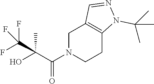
C1N(C(C(O)(C(F)(F)F)C)=O)CCC2=C1C=NN2C(C)(C)C
